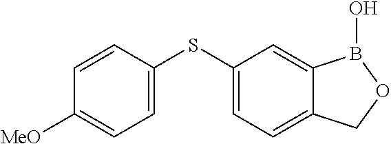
C1=C(SC2=CC=C3C(=C2)B(O)OC3)C=CC([MeO])=C1
